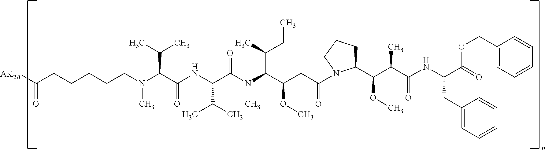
[AK2B]C(CCCCCN(C(C(NC(C(N(C(C(CC(N1C(C(C(C(NC(C(=O)OCC2=CC=CC=C2)CC2=CC=CC=C2)=O)C)OC)CCC1)=O)OC)C(CC)C)C)=O)C(C)C)=O)C(C)C)C)=O
